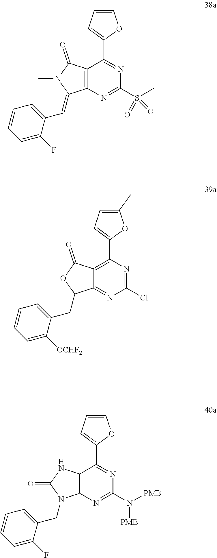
C12=C(N=C(S(C)(=O)=O)N=C1C1=CC=CO1)C(=CC1=CC=CC=C1F)N(C)C2=O.C12=C(C3=CC=C(C)O3)N=C(Cl)N=C1C(CC1=CC=CC=C1[OCHF2])OC2=O.C12=C(N=C(N([PMB])[PMB])N=C1C1=CC=CO1)N(CC1=CC=CC=C1F)C(=O)N2
